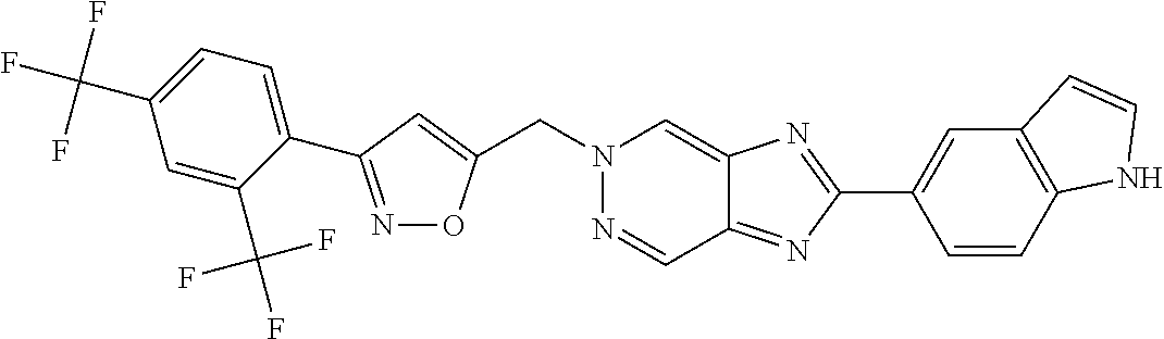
C(N1N=CC2=NC(C3=CC4=C(C=C3)NC=C4)=NC2=C1)C1=CC(C2=CC=C(C(F)(F)F)C=C2C(F)(F)F)=NO1
